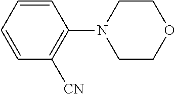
C1=CC=CC(N2CCOCC2)=C1[CN]
